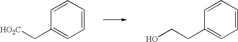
C1=CC=CC(C[HO2C])=C1.C1=CC=CC(CCO)=C1
